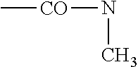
N(C)[CO]C
